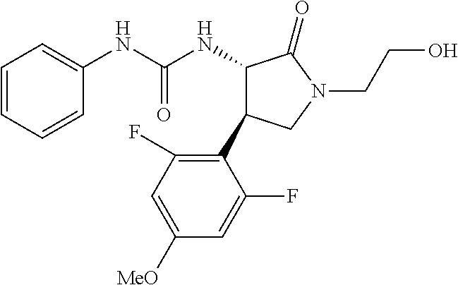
C1(NC(NC2C(C3=C(F)C=C([OMe])C=C3F)CN(CCO)C2=O)=O)=CC=CC=C1
